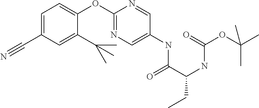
C1(C#N)=CC=C(OC2=NC=C(NC(=O)C(NC(=O)OC(C)(C)C)CC)C=N2)C(C(C)(C)C)=C1
